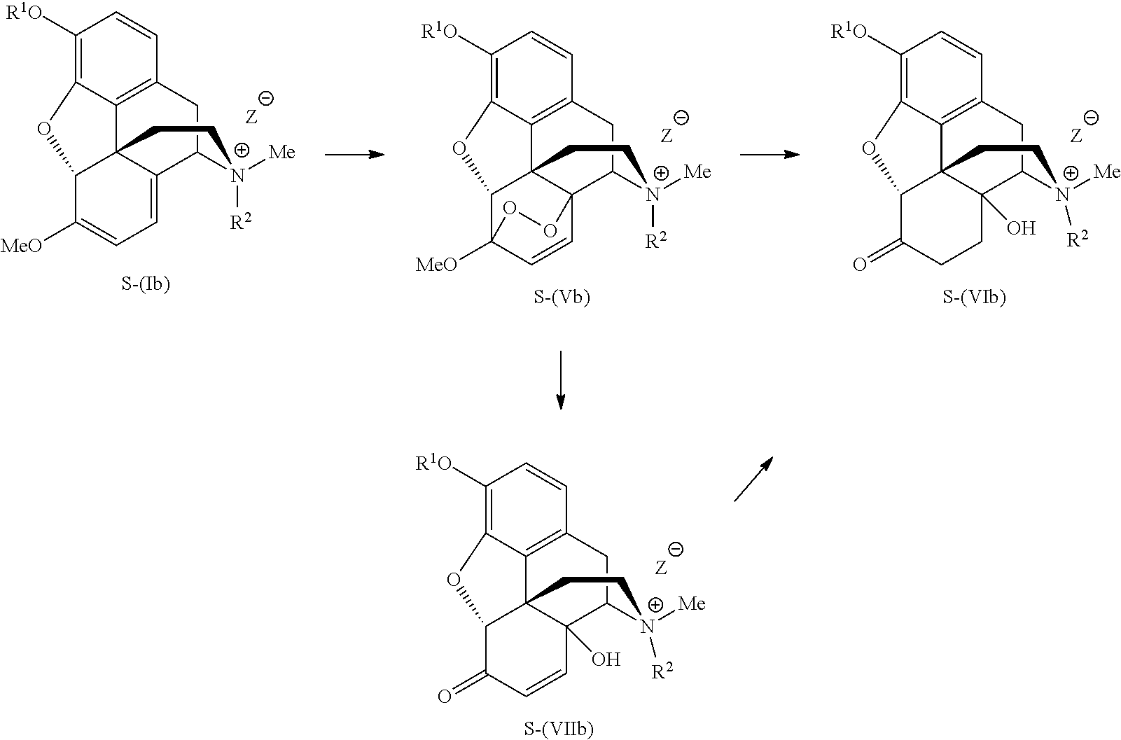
C1([R1O])=C2C3=C(C=C1)CC1C4=CC=C([MeO])C(C34CC[N+]1([Me])[R2])O2.[Z].[S-(Vb)].C1([R1O])=C2C3=C(C=C1)CC1C45C3(C(C([MeO])(C=C4)OO5)O2)CC[N+]1([Me])[R2].[Z].[S-(VIb)].C1([R1O])=C2C3=C(C=C1)CC1C4(O)C3(C(C(=O)CC4)O2)CC[N+]1([Me])[R2].[Z].[S-(VIIb)].C1([R1O])=C2C3=C(C=C1)CC1C4(O)C3(C(C(=O)C=C4)O2)CC[N+]1([Me])[R2].[Z]
